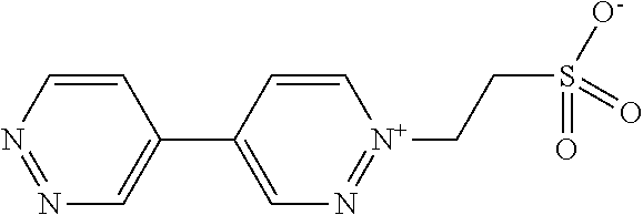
C1=C[N+](CCS([O-])(=O)=O)=NC=C1C1=CN=NC=C1
